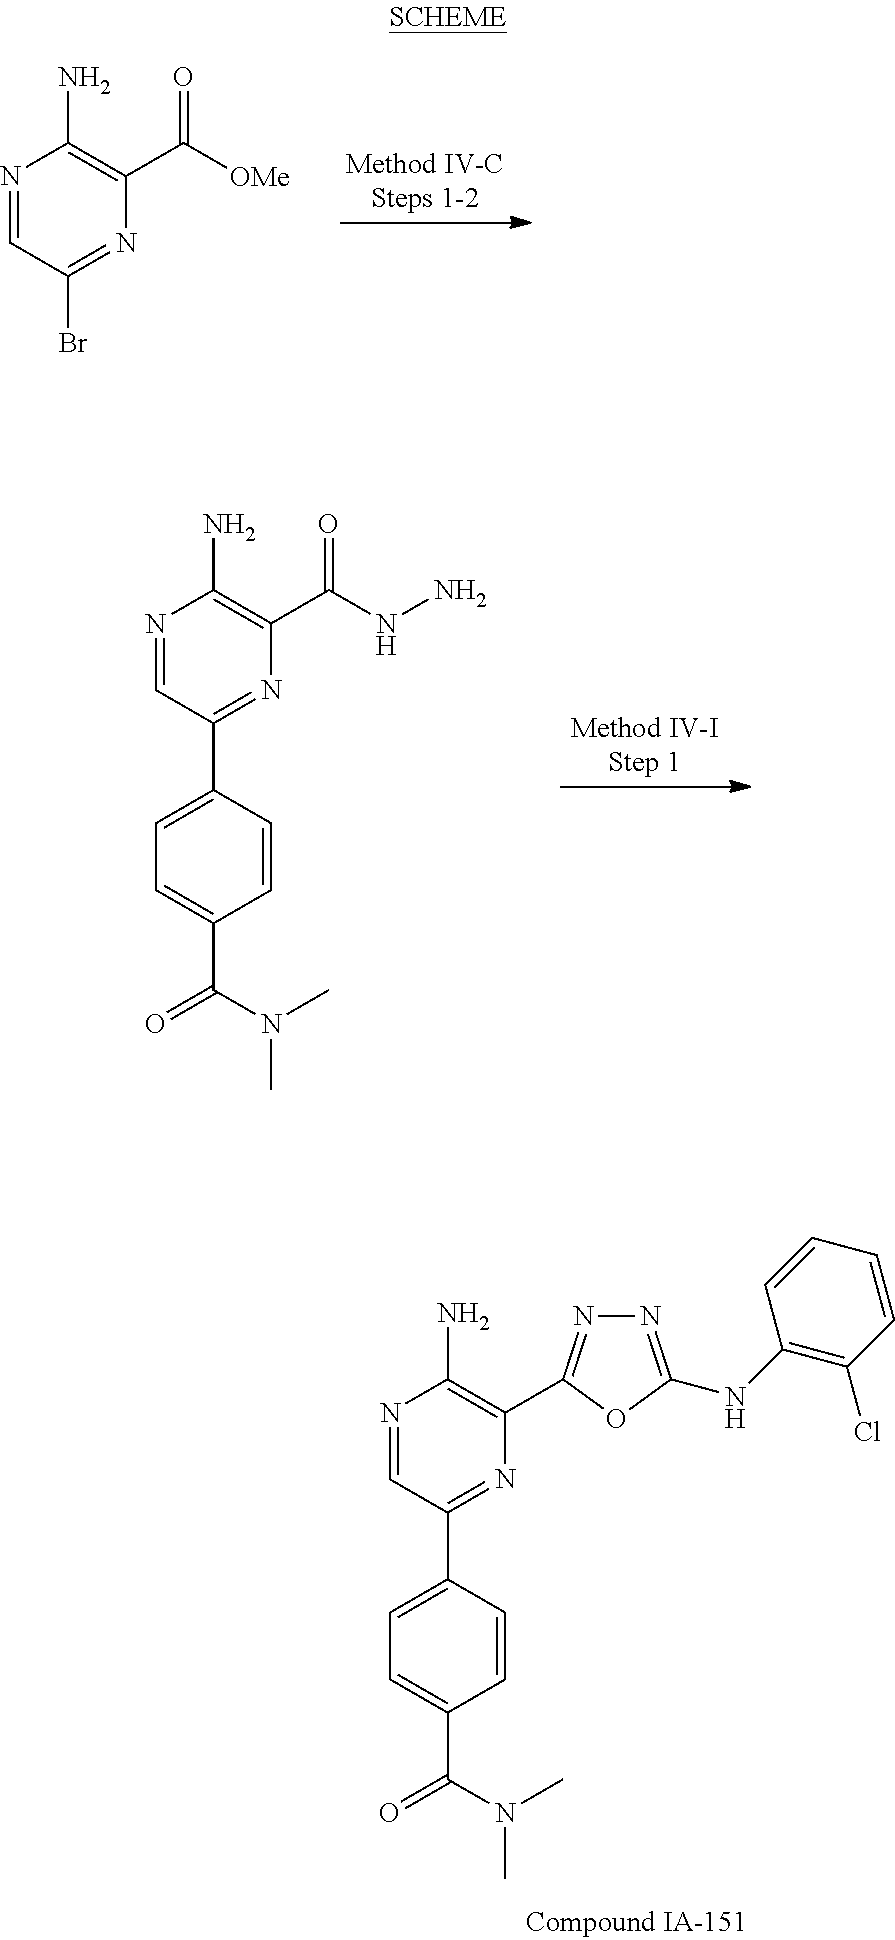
N1=CC(Br)=NC(C([OMe])=O)=C1N.N1=CC(C2=CC=C(C(=O)N(C)C)C=C2)=NC(C(=O)NN)=C1N.N1=CC(C2=CC=C(C(N(C)C)=O)C=C2)=NC(C2=NN=C(NC3=C(Cl)C=CC=C3)O2)=C1N
